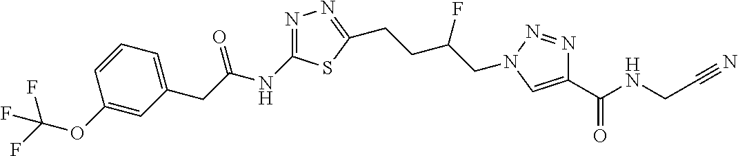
C1(OC(F)(F)F)=CC(CC(NC2=NN=C(CCC(CN3N=NC(C(NCC#N)=O)=C3)F)S2)=O)=CC=C1
